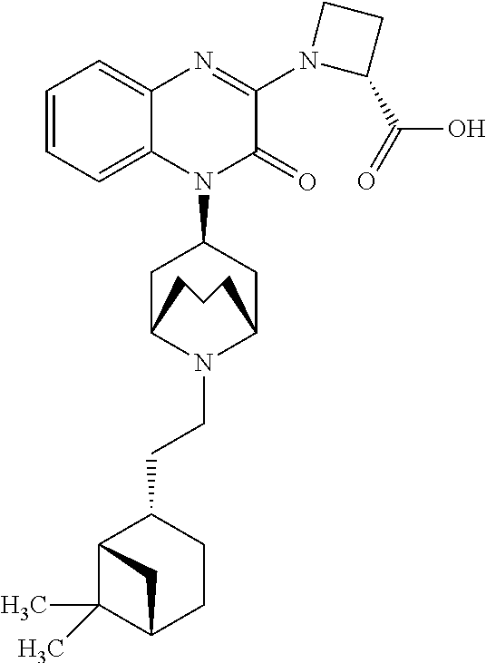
C1=CC=C2C(=C1)N=C(N1CCC1C(=O)O)C(=O)N2C1CC2N(CCC3C4C(C)(C)C(CC3)C4)C(C1)CCC2
